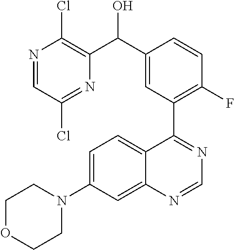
N1=CC(Cl)=NC(C(C2=CC(C3=NC=NC4=CC(N5CCOCC5)=CC=C34)=C(F)C=C2)O)=C1Cl
